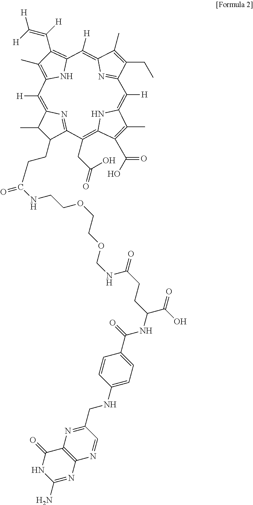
C1(C)C(CCC(NCCOCCOCNC(=O)CCC(NC(=O)C2=CC=C(NCC3=NC4=C(N=C3)N=C(N)NC4=O)C=C2)C(O)=O)=O)C2=NC1=C([H])C1=C(C)C(C(=C([H])[H])[H])=C(N1)C([H])=C1C(C)=C(CC)C(=N1)C([H])=C1C(C)=C(C(O)=O)C(=C2CC(=O)O)N1
